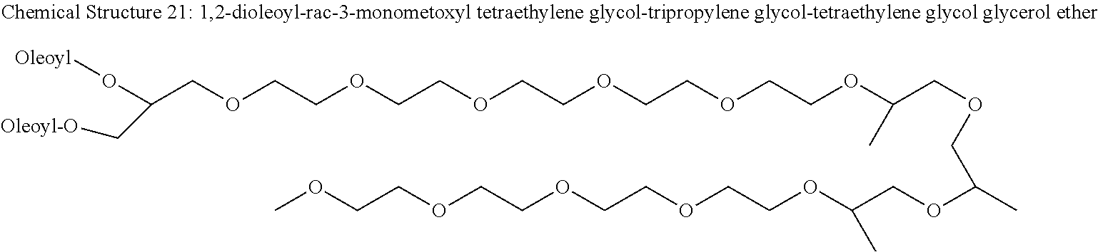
C(COCCOCCOCCOCCOCCOC(COCC(C)OCC(OCCOCCOCCOCCOC)C)C)(O[Oleoyl])C[Oleoyl-O]
